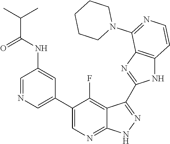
C1=NC=C(C2=CN=C3C(=C2F)C(C2=NC4=C(N2)C=CN=C4N2CCCCC2)=N[N H]3)C=C1NC(C(C)C)=O
